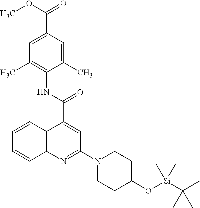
C12=C(N=C(N3CCC(O[Si](C(C)(C)C)(C)C)CC3)C=C1C(NC1=C(C)C=C(C(OC)=O)C=C1C)=O)C=CC=C2
